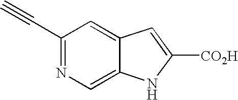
C12=CN=C(C#C)C=C1C=C([CO2H])N2
